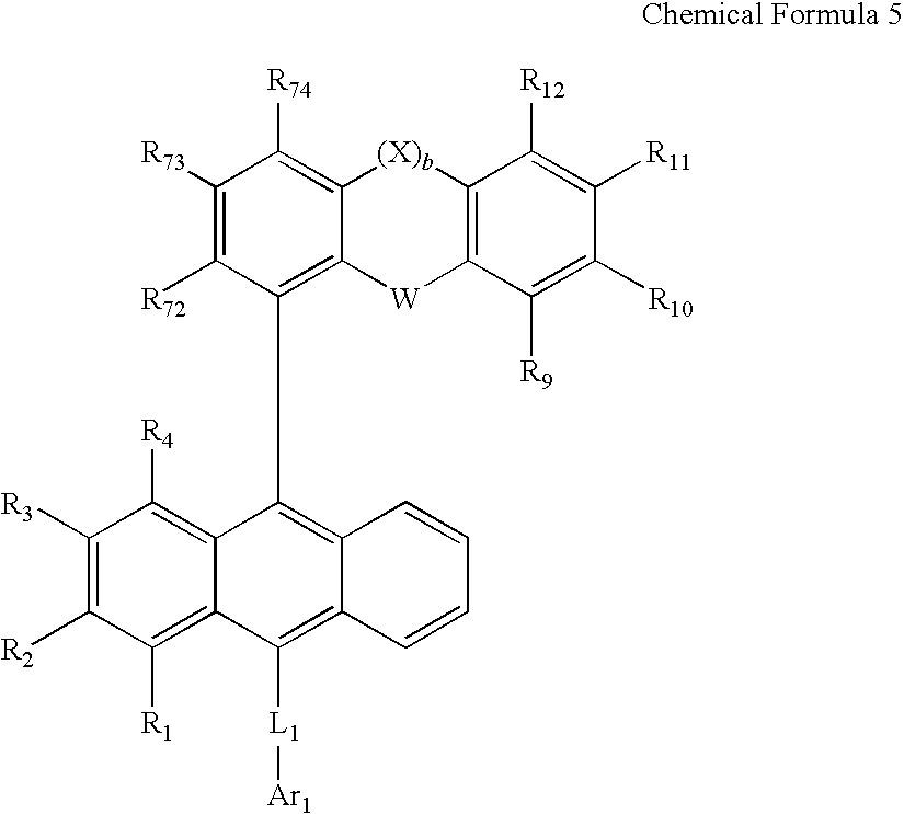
C1([R3])=C([R2])C([R1])=C2C(=C1[R4])C(C1=C3C(=C([R74])C([R73])=C1[R72])[(X)b]C1=C(C([R9])=C([R10])C([R11])=C1[R12])[W]3)=C1C(=C2[L1][Ar1])C=CC=C1
